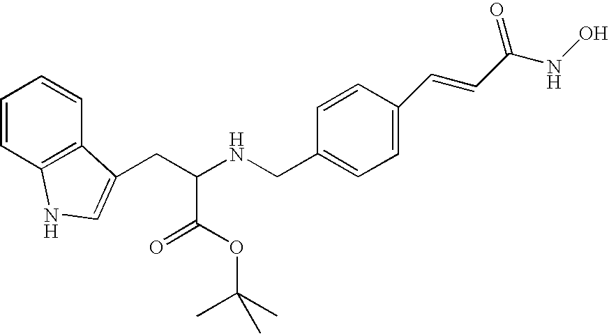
C1=CC2=C(C=C1)C(CC(NCC1=CC=C(C=CC(NO)=O)C=C1)C(OC(C)(C)C)=O)=CN2
